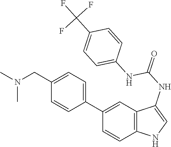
C12=C(C=C(C3=CC=C(CN(C)C)C=C3)C=C1)C(NC(=O)NC1=CC=C(C(F)(F)F)C=C1)=CN2
